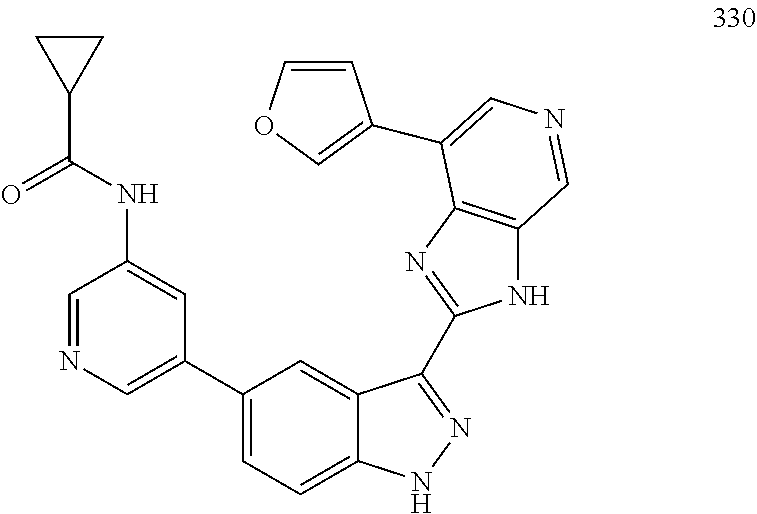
C1=NC=C(C2=CC=C3C(=C2)C(C2=NC4=C(N2)C=NC=C4C2=COC=C2)=NN3)C=C1NC(=O)C1CC1
